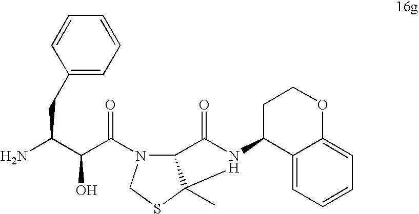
NC(C(C(=O)N1C2C(C)(SC1)N(C1C3=CC=CC=C3OCC1)C2=O)O)CC1=CC=CC=C1
